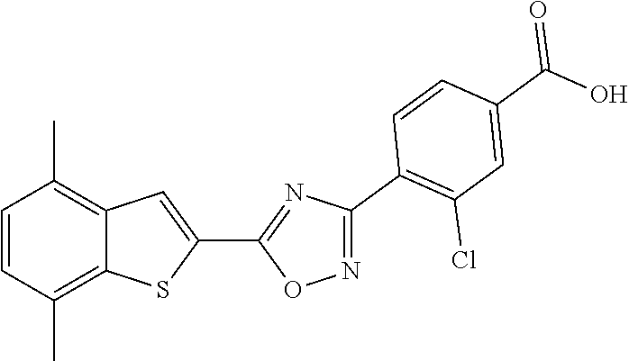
C1=CC(C)=C2C(=C1C)C=C(C1=NC(C3=C(Cl)C=C(C(O)=O)C=C3)=NO1)S2
